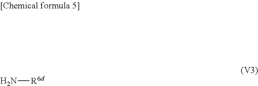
[R6d]N
